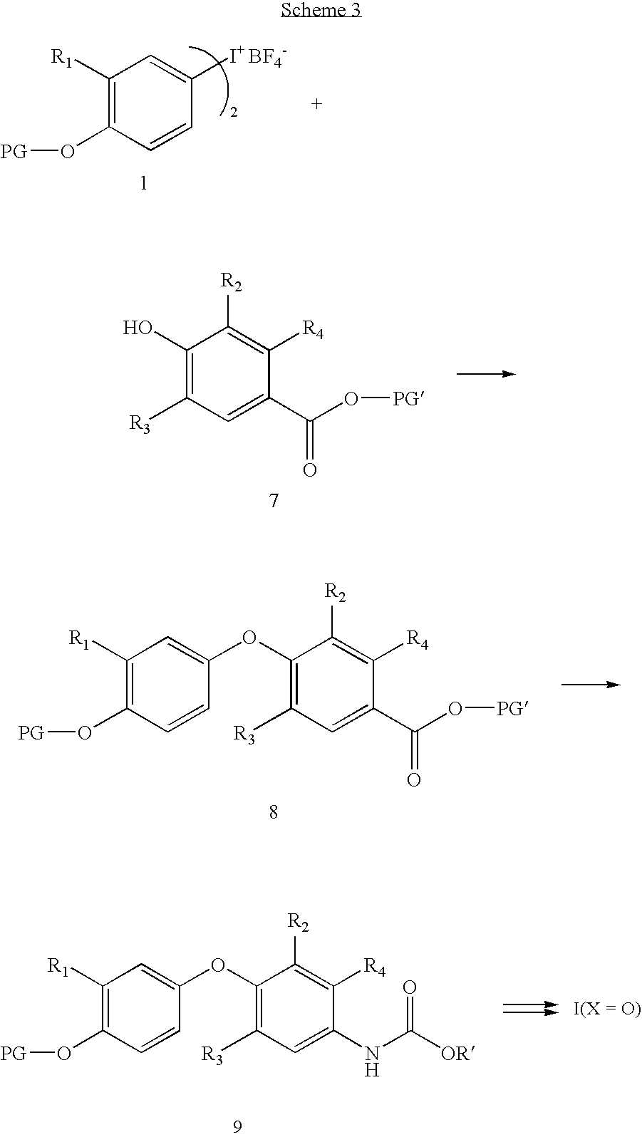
C1([R1])=C(O[PG])C=CC([I+ BF4-])=C1.C1(O)=C([R3])C=C(C(O[PG])=O)C([R4])=C1[R2].C1([R1])=C(O[PG])C=CC(OC2=C([R3])C=C(C(O[PG])=O)C([R4])=C2[R2])=C1.C1([R1])=C(O[PG])C=CC(OC2=C([R3])C=C(NC([OR])=O)C([R4])=C2[R2])=C1
